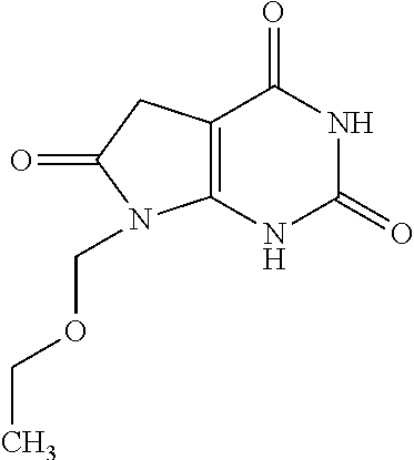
C12=C(NC(=O)NC1=O)N(COCC)C(=O)C2
